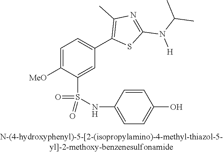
C1=C([OMe])C(S(NC2=CC=C(O)C=C2)(=O)=O)=CC(C2=C(C)N=C(N([H])C(C)C)S2)=C1
